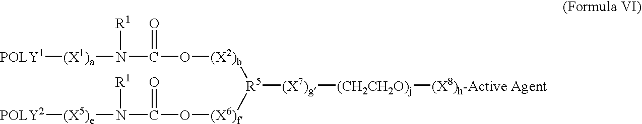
[POLY1][(X1)a]N(C(O[(X2)b][R5]([(X7)g][(CH2CH2O)j][(X8)h-Active Agent])[(X6)f]OC(N([(X5)e][POLY2])[R1])=O)=O)[R1]
